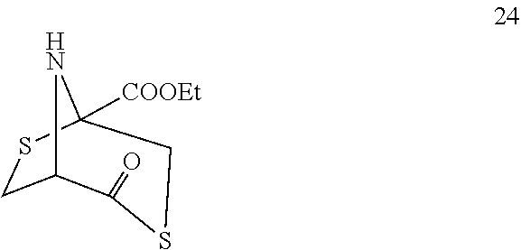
C12([COOEt])CSC(=O)C(N1)CS2
